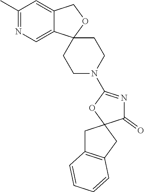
C1(C)=NC=C2C(=C1)COC21CCN(C2=NC(=O)C3(CC4=C(C3)C=CC=C4)O2)CC1
